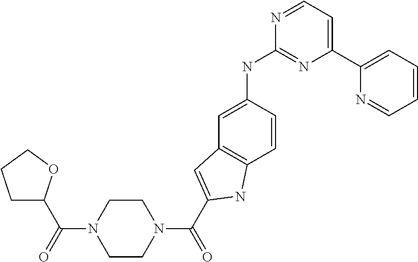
C1=CC(NC2=NC(C3=CC=CC=N3)=CC=N2)=CC2=C1NC(C(N1CCN(C(C3CCCO3)=O)CC1)=O)=C2
